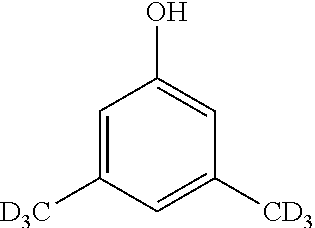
C1=C([D3C])C=C([CD3])C=C1O
